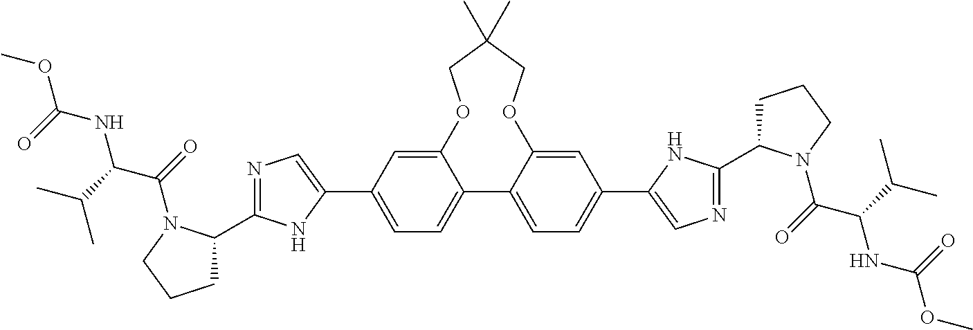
O1C2=CC(C3=CN=C(C4CCCN4C(=O)C(C(C)C)NC(OC)=O)N3)=CC=C2C2=CC=C(C3=CN=C(C4CCCN4C(=O)C(C(C)C)NC(OC)=O)N3)C=C2OCC(C)(C)C1
